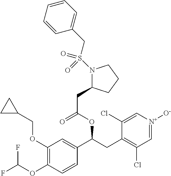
C1(OCC2CC2)=C(OC(F)F)C=CC(C(CC2=C(Cl)C=[N+]([O-])C=C2Cl)OC(=O)CC2N(S(CC3=CC=CC=C3)(=O)=O)CCC2)=C1
